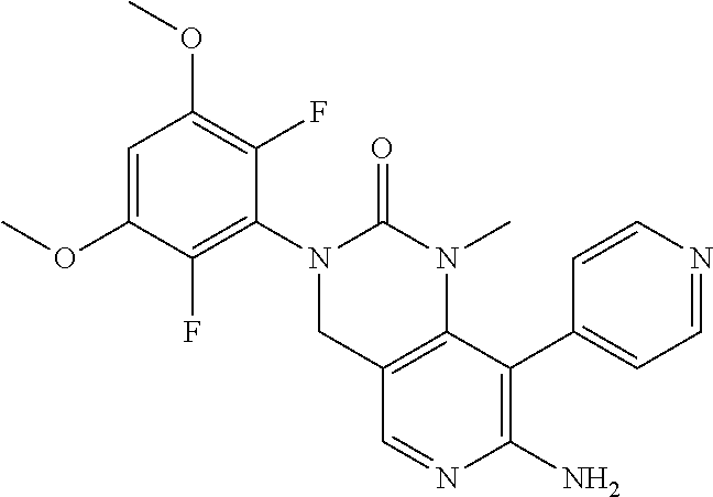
C1(OC)=C(F)C(N2CC3=C(N(C)C2=O)C(C2=CC=NC=C2)=C(N)N=C3)=C(F)C(OC)=C1
